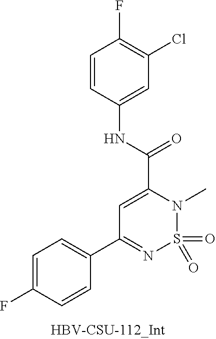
C1=C(F)C=CC(C2=NS(=O)(=O)N(C)C(C(NC3=CC(Cl)=C(F)C=C3)=O)=C2)=C1
